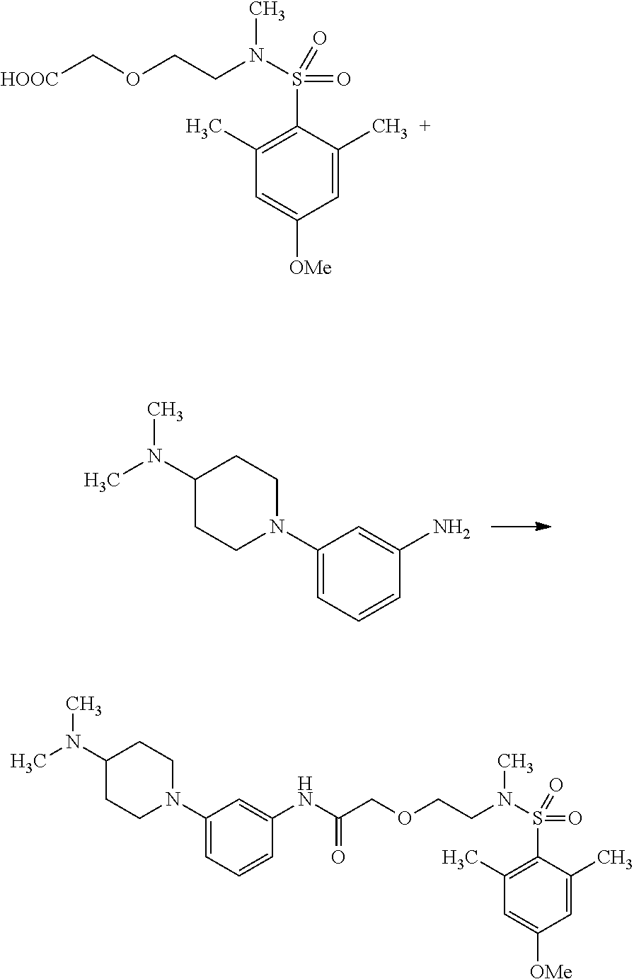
C1(N2CCC(N(C)C)CC2)=CC=CC(N)=C1.C1=C(C)C(S(N(CCOC[HOOC])C)(=O)=O)=C(C)C=C1[OMe].C1=C(C)C(S(N(CCOCC(=O)NC2=CC(N3CCC(N(C)C)CC3)=CC=C2)C)(=O)=O)=C(C)C=C1[OMe]
